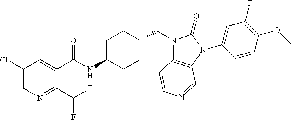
C1(Cl)=CN=C(C(F)F)C(C(NC2CCC(CN3C4=C(N(C5=CC(F)=C(OC)C=C5)C3=O)C=NC=C4)CC2)=O)=C1
